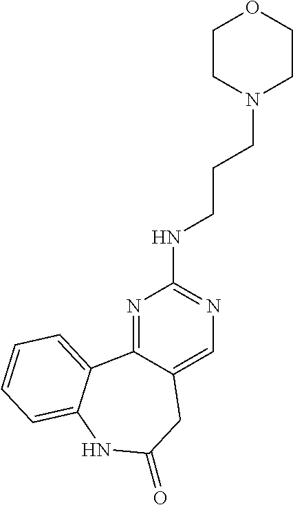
N1=C2C(=CN=C1NCCCN1CCOCC1)CC(=O)NC1=CC=CC=C21
